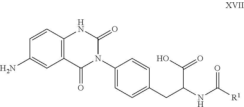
C1=CC2=C(C(=O)N(C3=CC=C(CC(C(O)=O)NC([R1])=O)C=C3)C(=O)N2)C=C1N
